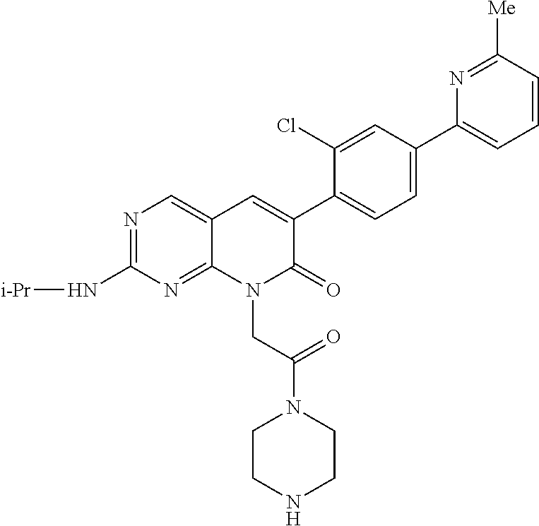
N1=C(N[i-Pr])N=C2C(=C1)C=C(C1=CC=C(C3=CC=CC([Me])=N3)C=C1Cl)C(=O)N2CC(N1CCNCC1)=O
